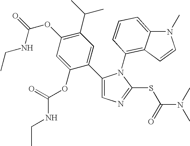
C1(C2=CC(C(C)C)=C(OC(=O)NCC)C=C2OC(NCC)=O)=CN=C(SC(N(C)C)=O)N1C1=C2C(=CC=C1)N(C)C=C2
